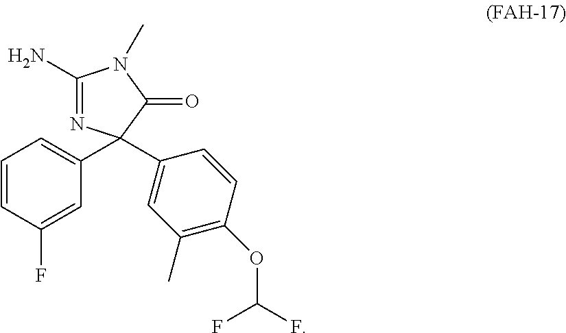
C1=CC(F)=CC(C2(C3=CC(C)=C(OC(F)F)C=C3)N=C(N)N(C)C2=O)=C1
